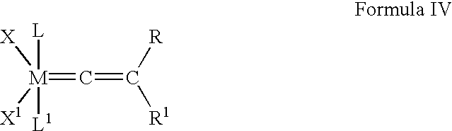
[M](=C=C([R])[R1])([X1])([X])([L])[L1]
